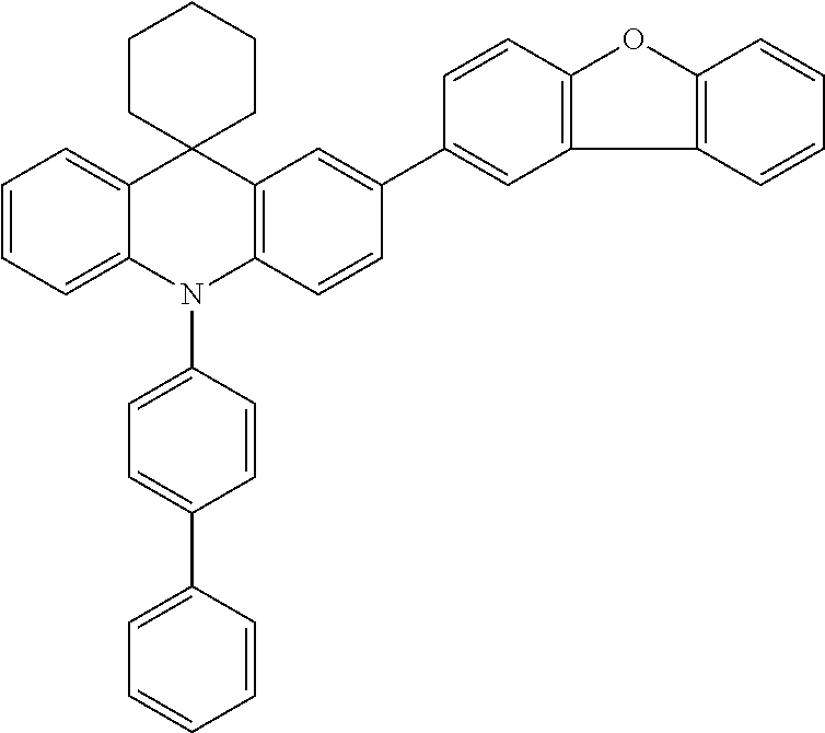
C1=CC=C2C(=C1)C1(C3=C(N2C2=CC=C(C4=CC=CC=C4)C=C2)C=CC(C2=CC4=C(C=C2)OC2=C4C=CC=C2)=C3)CCCCC1
